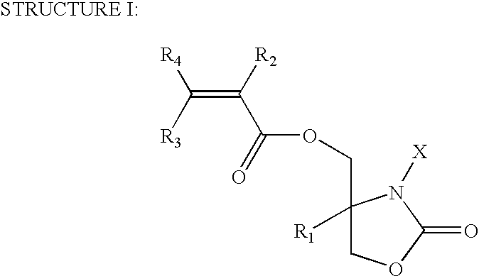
C(=C([R2])C(=O)OCC1([R1])COC(=O)N1[X])([R4])[R3]
